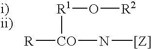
[R][CO](N[[Z]])[R1]O[R2]
